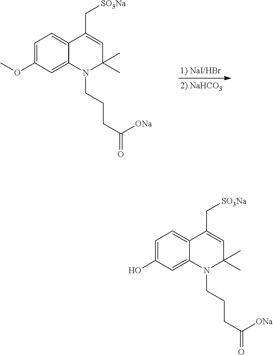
C1=C(OC)C=C2C(=C1)C(C[SO3Na])=CC(C)(C)N2CCCC(=O)[ONa].C1=C(O)C=C2C(=C1)C(C[SO3Na])=CC(C)(C)N2CCCC(=O)[ONa]
